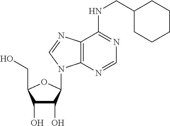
C1(O)C(O)C(N2C3=C(C(NCC4CCCCC4)=NC=N3)N=C2)OC1CO
